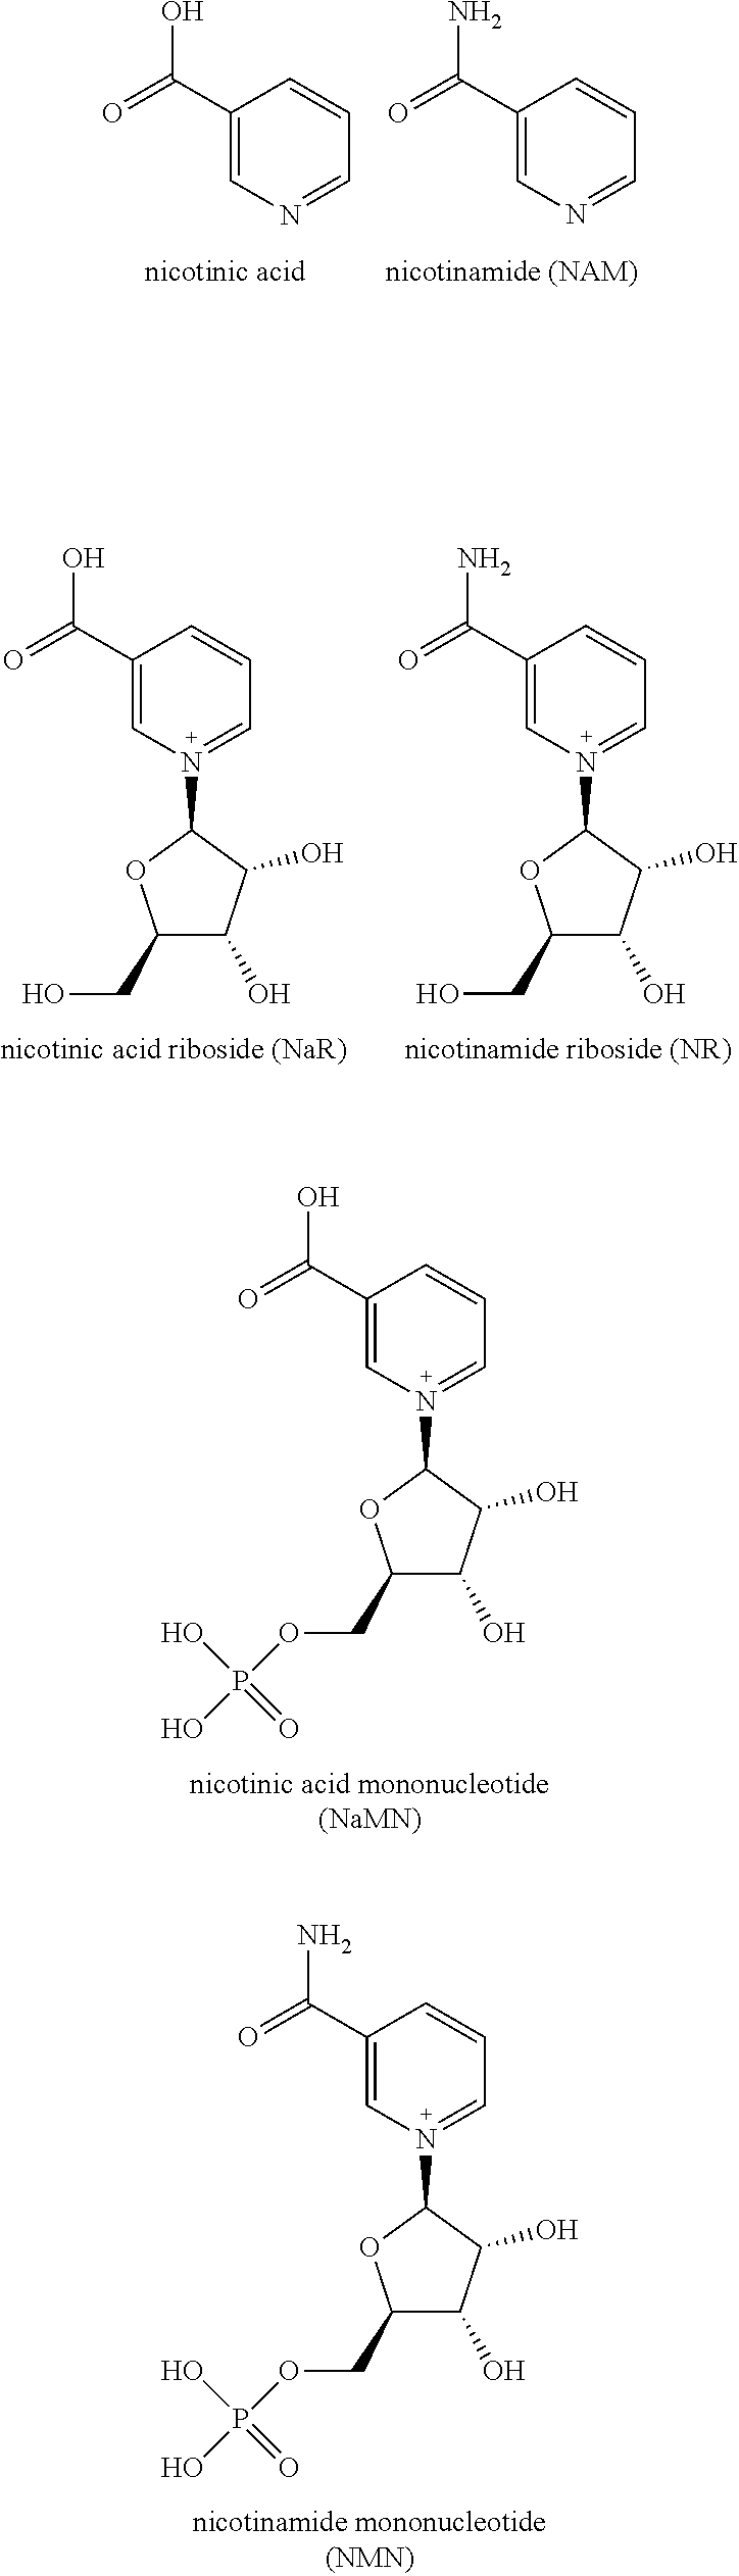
C1(C(=O)O)=CN=CC=C1.C1(C(=O)N)=CN=CC=C1.C1(C(=O)N)=CN(C2OC(CO)C(O)C2O)=CC=C1.C1(C(=O)O)=CN(C2OC(CO)C(O)C2O)=CC=C1.C1(C(=O)O)=CN(C2OC(COP(O)(O)=O)C(O)C2O)=CC=C1.C1(C(=O)N)=CN(C2OC(COP(O)(O)=O)C(O)C2O)=CC=C1
